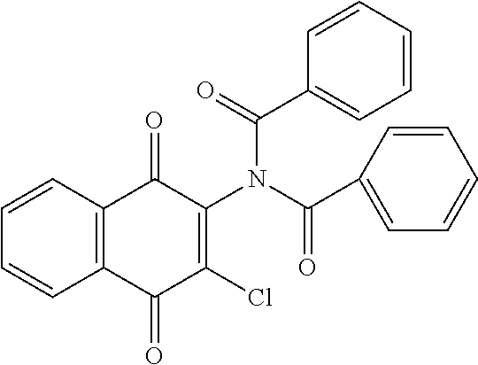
C1=CC2=C(C=C1)C(=O)C(Cl)=C(N(C(C1=CC=CC=C1)=O)C(=O)C1=CC=CC=C1)C2=O
